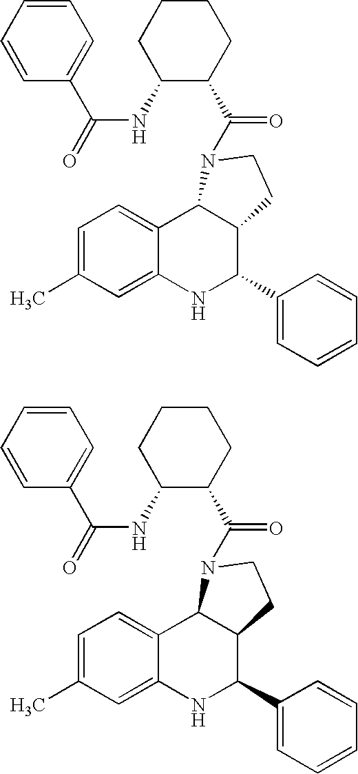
C1=C(C)C=C2C(=C1)C1C(C(C3=CC=CC=C3)N2)CCN1C(=O)C1C(NC(=O)C2=CC=CC=C2)CCCC1.C1=C(C)C=C2C(=C1)C1C(C(C3=CC=CC=C3)N2)CCN1C(=O)C1C(NC(=O)C2=CC=CC=C2)CCCC1
